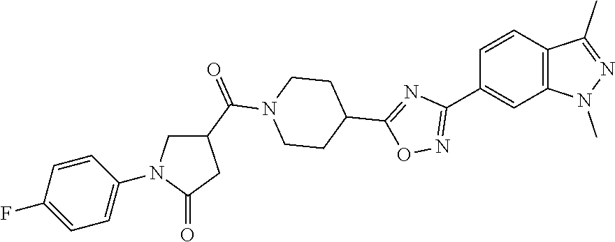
C1=CC(F)=CC=C1N1CC(C(N2CCC(C3=NC(C4=CC5=C(C=C4)C(C)=NN5C)=NO3)CC2)=O)CC1=O
